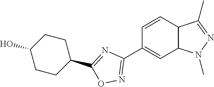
C1=CC2C(C=C1C1=NOC(C3CCC(O)CC3)=N1)N(C)N=C2C
